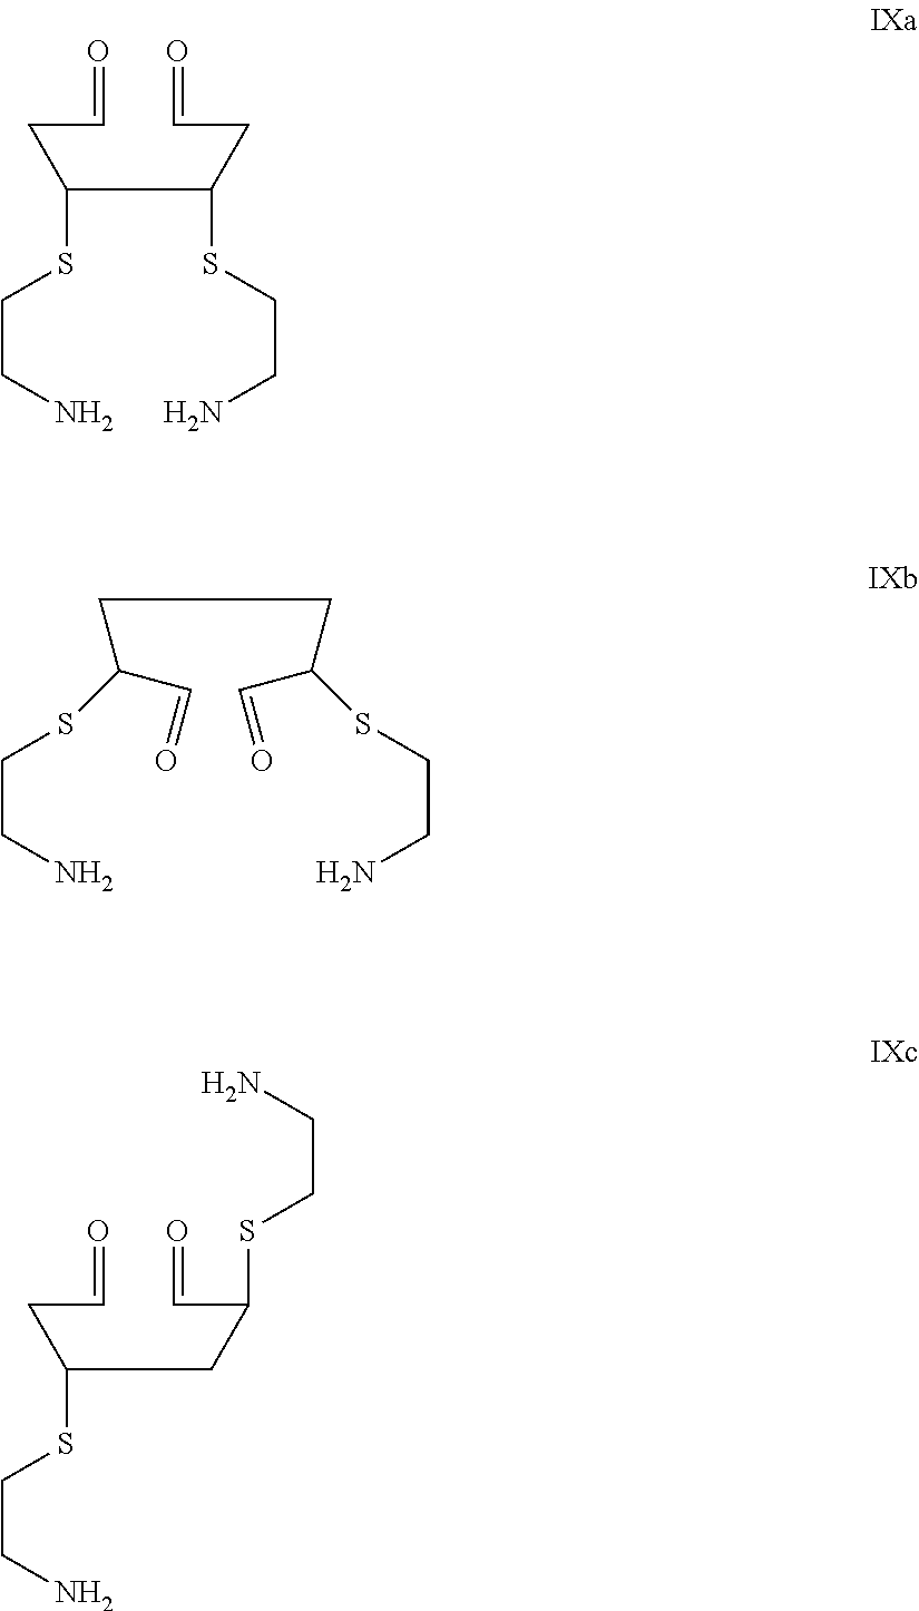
C(C(CC=O)SCCN)(CC=O)SCCN.C(CC(C=O)SCCN)(CC=O)SCCN.C(C(C=O)SCCN)CC(C=O)SCCN
